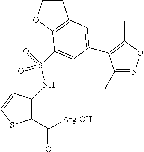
N(S(=O)(=O)C1=CC(C2=C(C)ON=C2C)=CC2=C1OCC2)C1=C(C(=O)[Arg-OH])SC=C1
